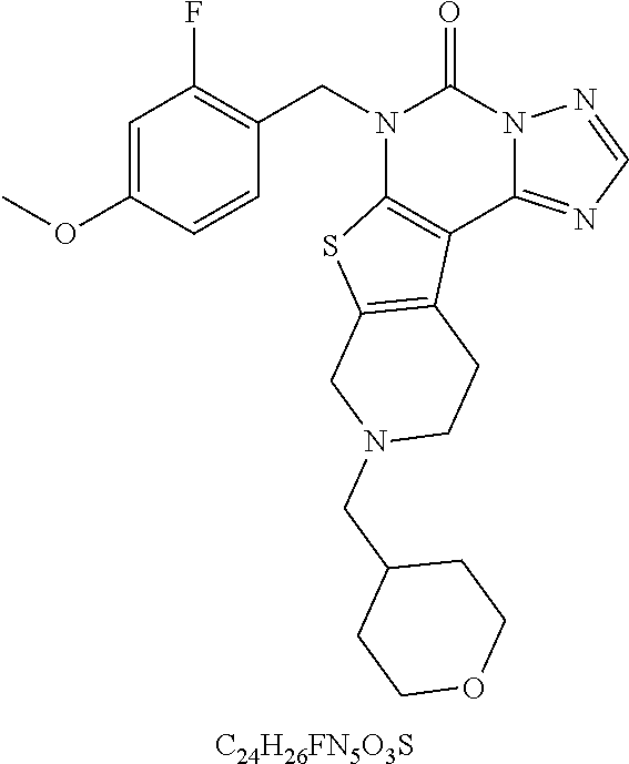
C1=C(OC)C=CC(CN2C3=C(C4=NC=NN4C2=O)C2=C(S3)CN(CC3CCOCC3)CC2)=C1F.[C24H26FN5O3S]
